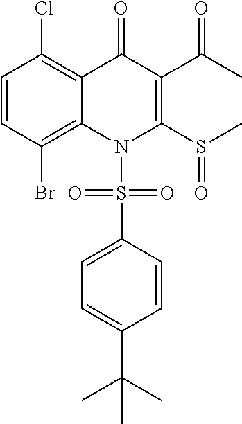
C1=CC(Br)=C2C(=C1Cl)C(=O)C(C(C)=O)=C(S(C)=O)N2S(C1=CC=C(C(C)(C)C)C=C1)(=O)=O
